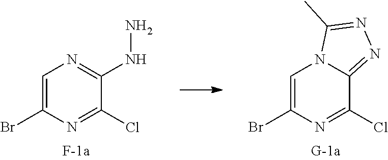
C1=C(Br)N=C(Cl)C(NN)=N1.C1=C(Br)N=C(Cl)C2=NN=C(C)N12
